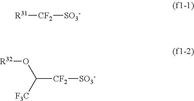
[R31][CF2][SO3-].[CF2]([SO3-])C(O[R32])[F3C]
